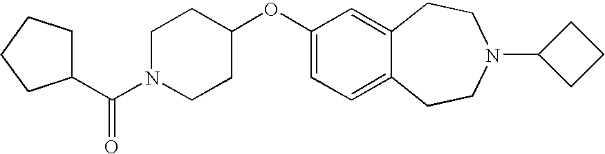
C1(C(N2CCC(OC3=CC=C4C(=C3)CCN(C3CCC3)CC4)CC2)=O)CCCC1
